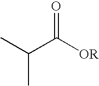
CC(C([OR])=O)C
